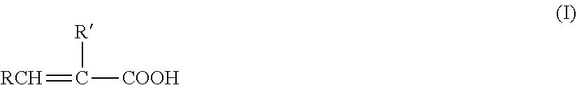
[RCH]=C([COOH])[R]
